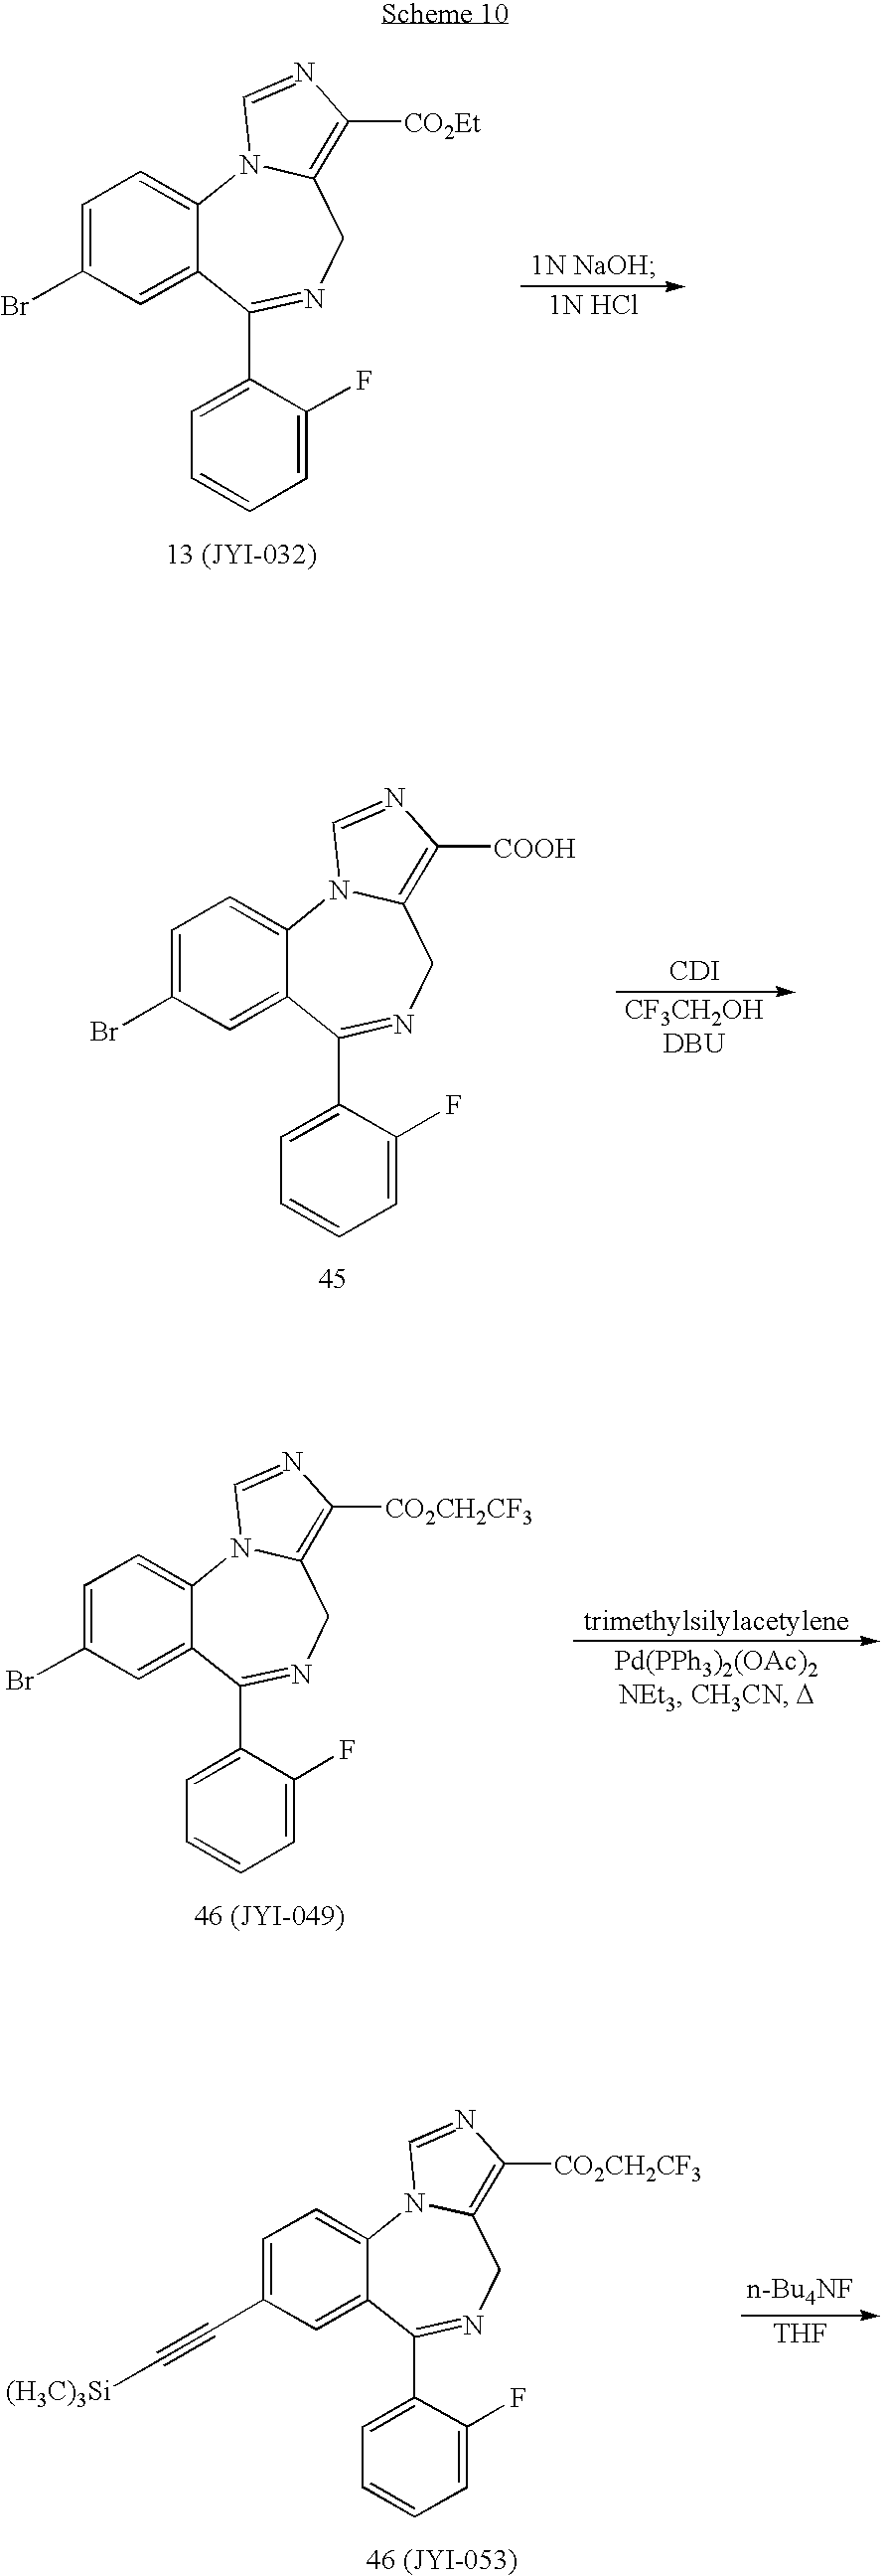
C12=CC=C(Br)C=C1C(C1=CC=CC=C1F)=NCC1=C([CO2Et])N=CN21.C12=CC=C(Br)C=C1C(C1=CC=CC=C1F)=NCC1=C([COOH])N=CN21.[CDI].C12=CC=C(C#C[(H3C)3Si])C=C1C(C1=CC=CC=C1F)=NCC1=C([CO2CH2CF3])N=CN21.[THF].C12=CC=C(Br)C=C1C(C1=CC=CC=C1F)=NCC1=C([CO2CH2CF3])N=CN21
